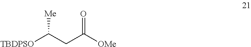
[TBDPSO]C(CC([OMe])=O)[Me]
